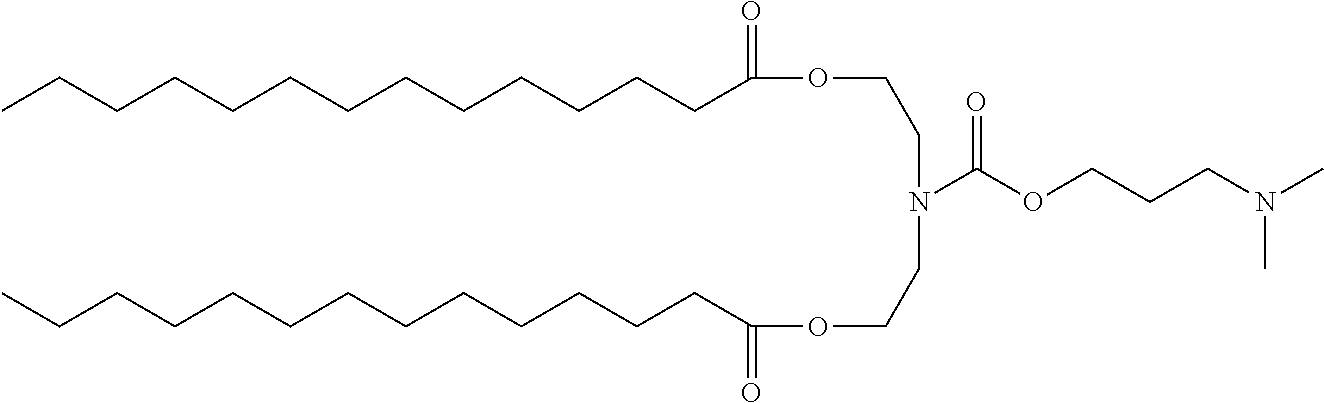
C(CCCCCCC(=O)OCCN(C(OCCCN(C)C)=O)CCOC(CCCCCCCCCCCCC)=O)CCCCCC
